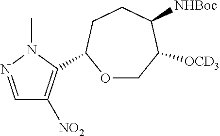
C1=NN(C)C(C2OCC([OCD3])C([NHBoc])CC2)=C1[NO2]
